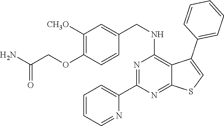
N1=C(C2=CC=CC=N2)N=C2C(=C1NCC1=CC([CH3O])=C(OCC(N)=O)C=C1)C(C1=CC=CC=C1)=CS2
